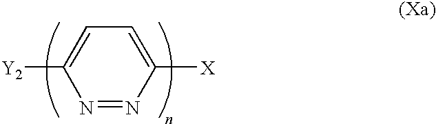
C1=C([X])N=NC([Y2])=C1
